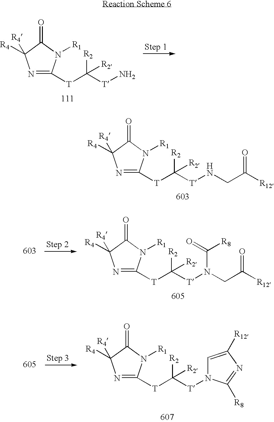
N1=C([T]C([T]N)([R2])[R2])N([R1])C(=O)C1([R4])[R4].N1=C([T]C([T]NCC(=O)[R12])([R2])[R2])N([R1])C(=O)C1([R4])[R4].N1=C([T]C([T]N(CC(=O)[R12])C([R8])=O)([R2])[R2])N([R1])C(=O)C1([R4])[R4].N1=C([T]C([T]N2C=C([R12])N=C2[R8])([R2])[R2])N([R1])C(=O)C1([R4])[R4]
